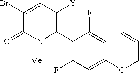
C1(C2=C([Y])cc(Br)C(=O)N2[Me])=C(F)C=C(OCC=C)C=C1F
